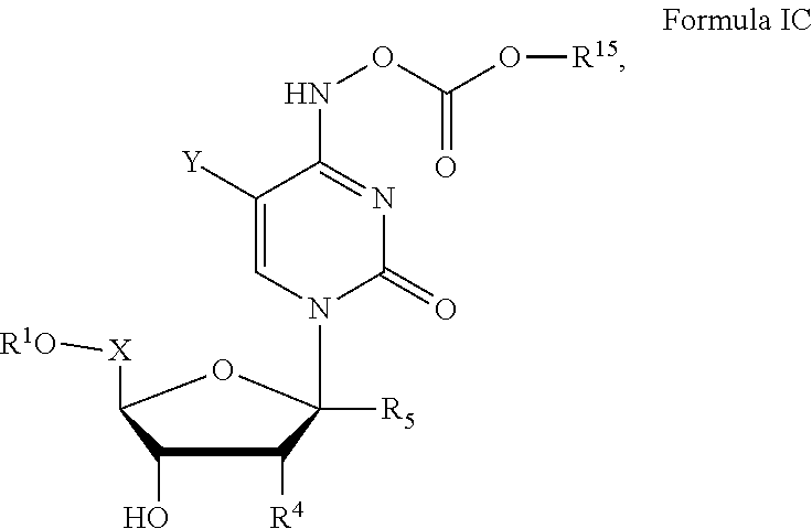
C1([Y])=CN(C2([R5])C([R4])C(O)C([X][R1O])O2)C(=O)N=C1NOC(O[R15])=O
